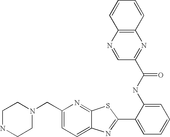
C1(CN2CCNCC2)=CC=C2C(=N1)SC(C1=CC=CC=C1NC(C1=NC3=C(N=C1)C=CC=C3)=O)=N2
